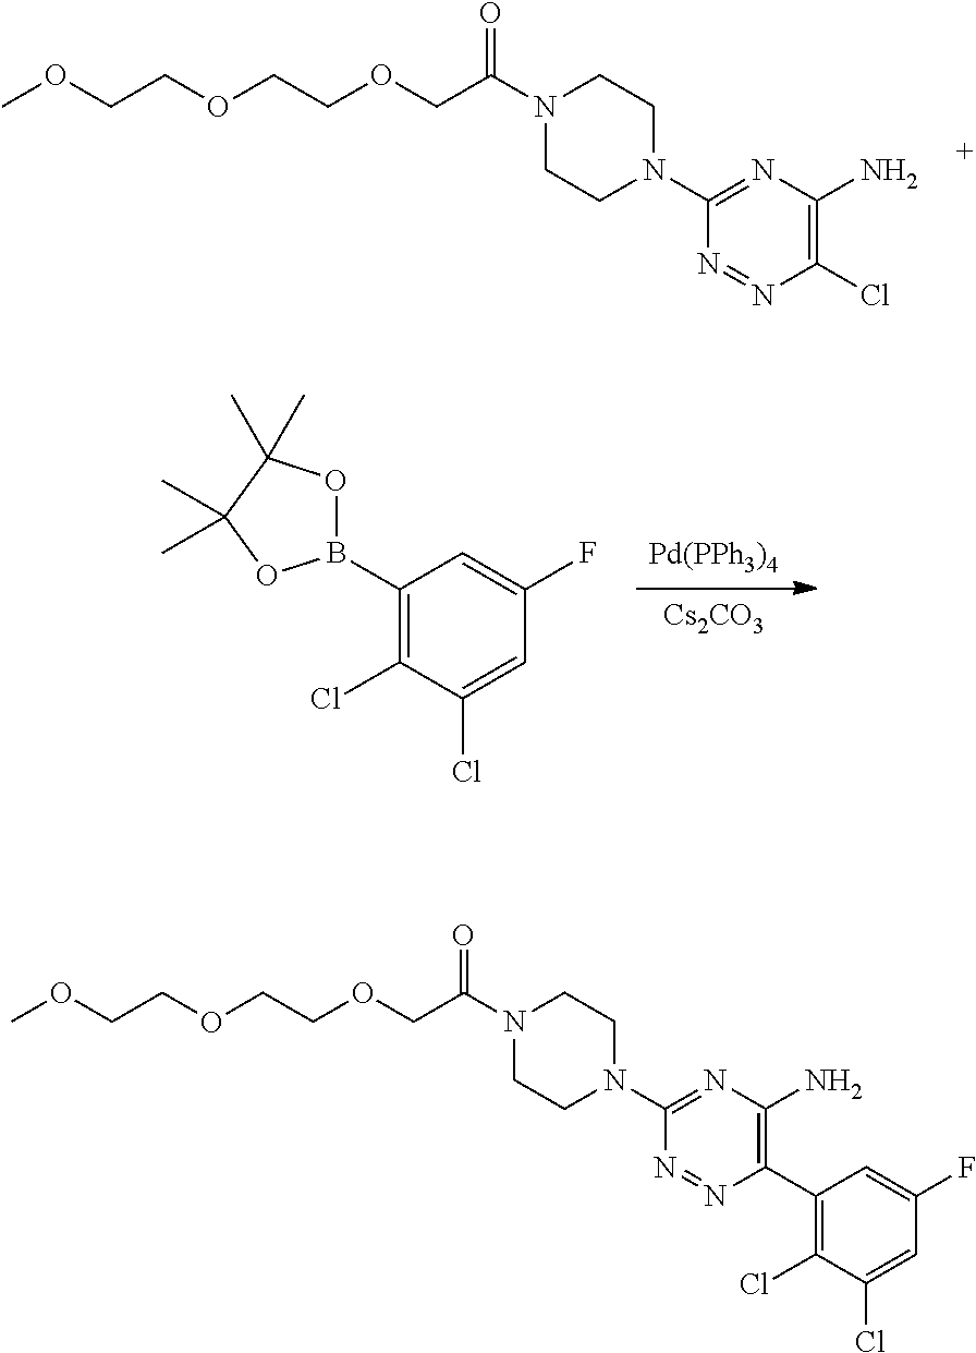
N1=NC(Cl)=C(N)N=C1N1CCN(C(COCCOCCOC)=O)CC1.[Pd(PPh3)4].[Cs2CO3].C1(B2OC(C)(C)C(C)(C)O2)=C(Cl)C(Cl)=CC(F)=C1.N1=NC(C2=C(Cl)C(Cl)=CC(F)=C2)=C(N)N=C1N1CCN(C(COCCOCCOC)=O)CC1
